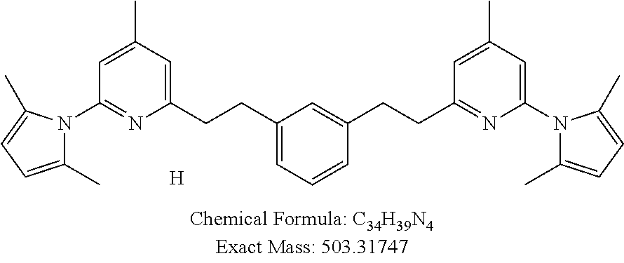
[H].C1(CCC2=CC=CC(CCC3=NC(N4C(C)=CC=C4C)=CC(C)=C3)=C2)=CC(C)=CC(N2C(C)=CC=C2C)=N1
